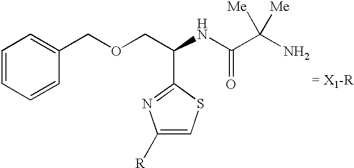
C1=CC=CC(COCC(NC(C(N)([Me])[Me])=O)C2=NC([R])=CS2)=C1.[= X1-R]
